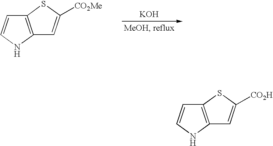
C12=C(SC([CO2Me])=C1)C=CN2.[KOH].C12=C(SC([CO2H])=C1)C=CN2
